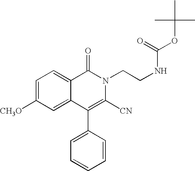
C1=C([CH3O])C=C2C(=C1)C(=O)N(CCNC(=O)OC(C)(C)C)C([CN])=C2C1=CC=CC=C1
